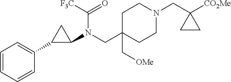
C1C(C[OMe])(CN(C2CC2C2=CC=CC=C2)C([F3C])=O)CCN(CC2([CO2Me])CC2)C1
